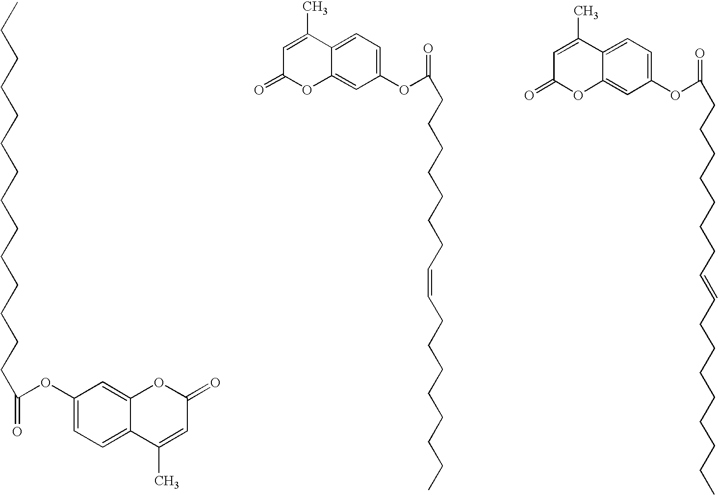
C12=CC(OC(=O)CCCCCCCCCCCCCC)=CC=C1C(C)=CC(=O)O2.C1=C2C(=CC(OC(=O)CCCCCCCC=CCCCCCCCC)=C1)OC(=O)C=C2C.C1=C2C(=CC(OC(=O)CCCCCCCC=CCCCCCCCC)=C1)OC(=O)C=C2C
